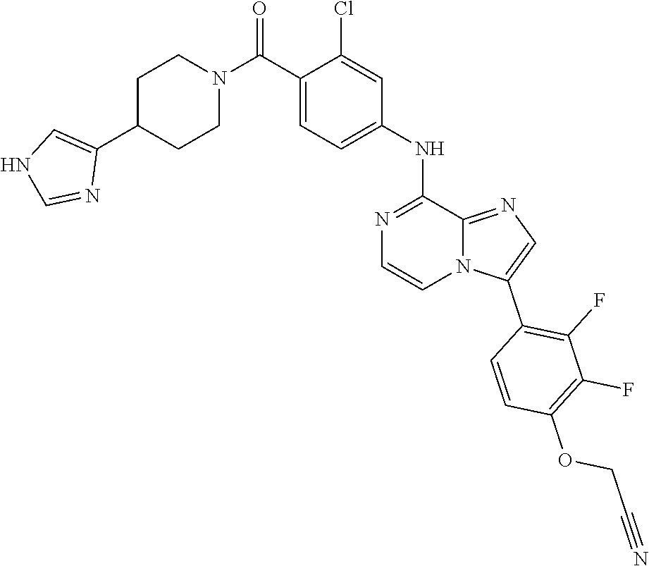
C(COC1=C(F)C(F)=C(C2=CN=C3N2C=CN=C3NC2=CC=C(C(N3CCC(C4=CNC=N4)CC3)=O)C(Cl)=C2)C=C1)#N
